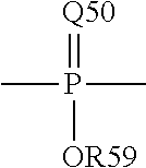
P(=[Q50])([OR59])(C)C
